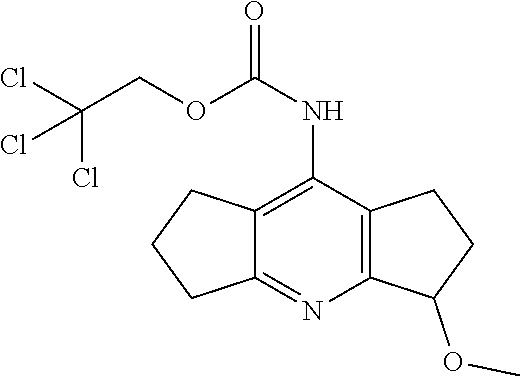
C12=C(C(NC(=O)OCC(Cl)(Cl)Cl)=C3C(=N1)CCC3)CCC2OC
